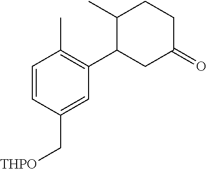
C1=CC(C[THPO])=CC(C2CC(=O)CCC2C)=C1C
